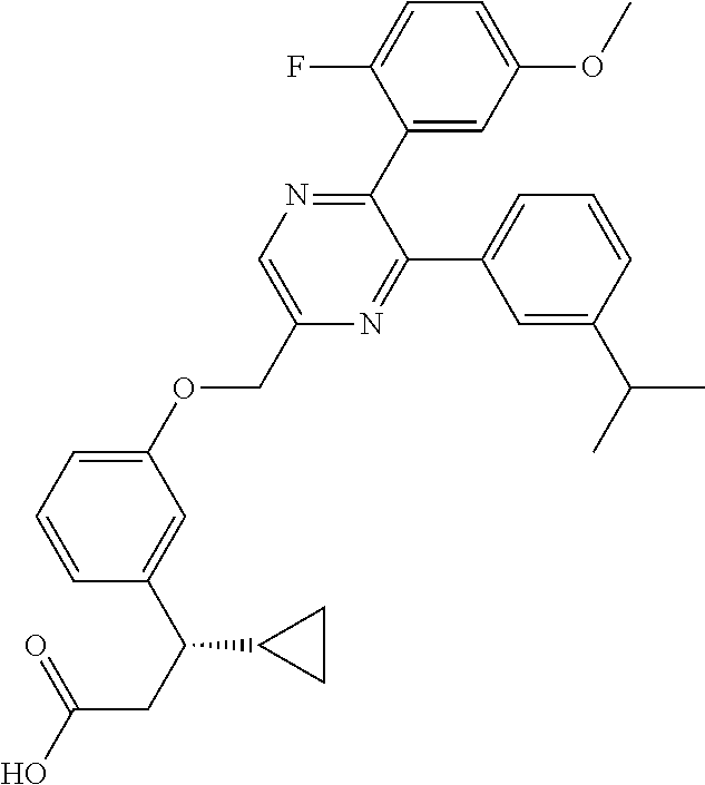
C1(C2=NC=C(COC3=CC=CC(C(C4CC4)CC(=O)O)=C3)N=C2C2=CC=CC(C(C)C)=C2)=CC(OC)=CC=C1F
